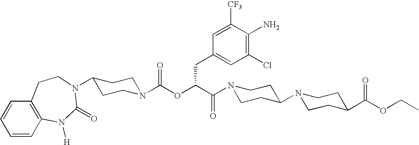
N1(C(C(OC(N2CCC(N3C(=O)N([H])C4=C(C=CC=C4)CC3)CC2)=O)CC2=CC(Cl)=C(N)C([CF3])=C2)=O)CCC(N2CCC(C(OCC)=O)CC2)CC1
